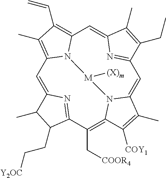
C1=C2N=C(C(C[COOR4])=C3N4C(=CC5=NC(=CC6=C(C=C)C(C)=C1N6[M]4[(X)m])C(C)=C5CC)C(C)=C3[COY1])C(CC[Y2OC])C2C
